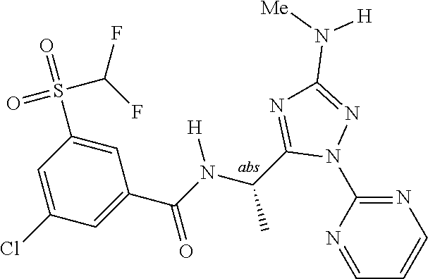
C1=NC(N2N=C(N([Me])[H])N=C2C(C)N([H])C(=O)C2=CC(Cl)=CC(S(=O)(C(F)F)=O)=C2)=NC=C1
